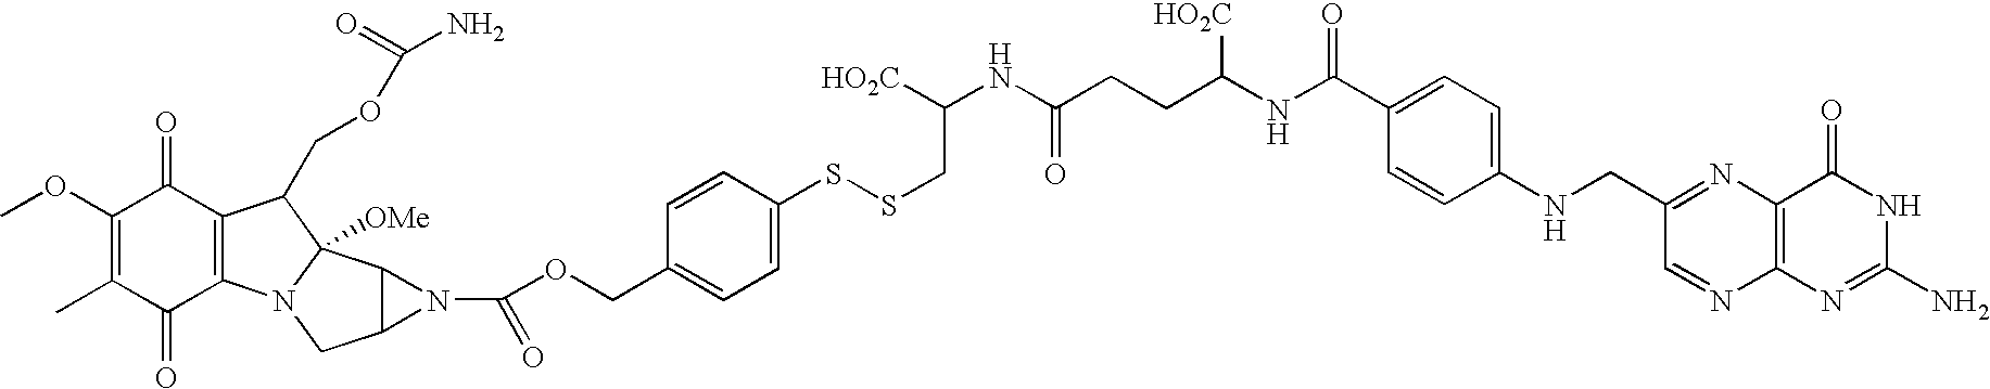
C1(OC)=C(C)C(=O)C2=C(C1=O)C(COC(=O)N)C1([OMe])N2CC2C1N2C(OCC1=CC=C(SSCC(NC(CCC(NC(C2=CC=C(NCC3=NC4=C(N=C3)N=C(N)NC4=O)C=C2)=O)[HO2C])=O)[HO2C])C=C1)=O
